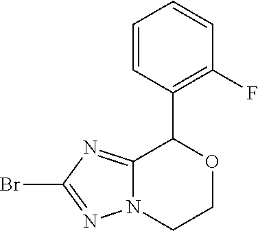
N1=C(Br)N=C2N1CCOC2C1=C(F)C=CC=C1
